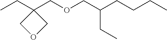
CCC1(COCC(CCCC)CC)COC1
